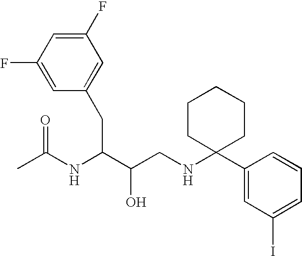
C1(F)=CC(F)=CC(CC(NC(C)=O)C(O)CNC2(C3=CC(I)=CC=C3)CCCCC2)=C1
